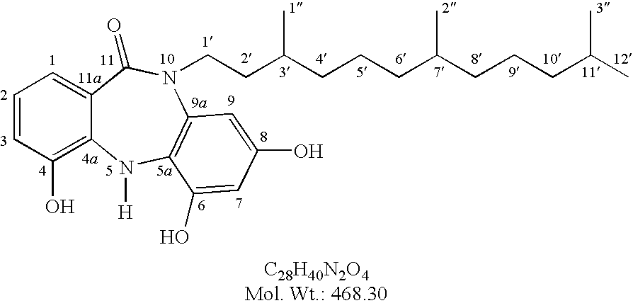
C1=CC(O)=C2C(=C1)C(=O)N(CCC(CCCC(CCCC(C)C)C)C)C1=C(N2[H])C(O)=CC(O)=C1
